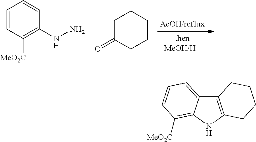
C1=CC([MeO2C])=C(NN)C=C1.C1C(=O)CCCC1.C12=C(NC3=C([MeO2C])C=CC=C13)CCCC2
